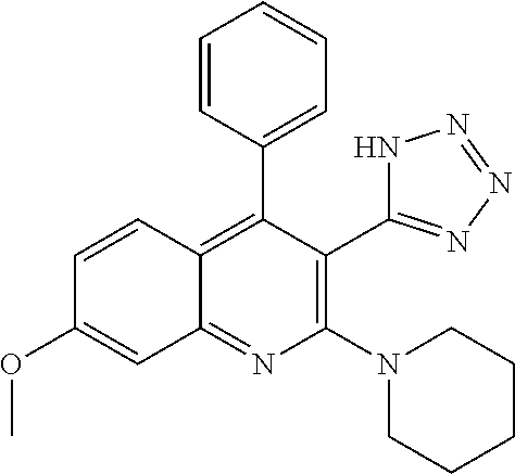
C1=CC(C2=C3C(=NC(N4CCCCC4)=C2C2=NN=NN2)C=C(OC)C=C3)=CC=C1
